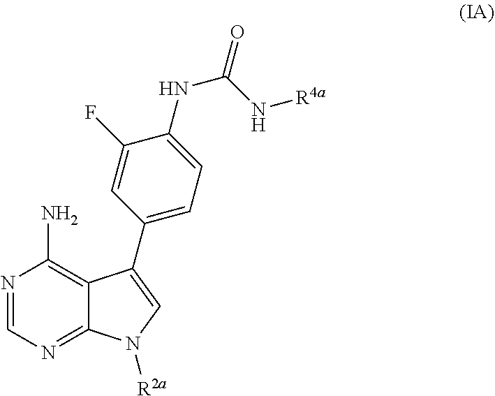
N1=CN=C2C(=C1N)C(C1=CC=C(NC(=O)N[R4a])C(F)=C1)=CN2[R2a]
